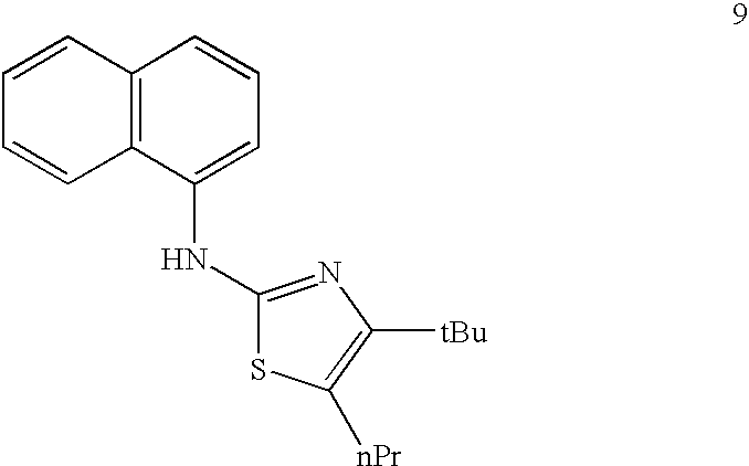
C1=CC2=C(C=C1)C(NC1=NC([tBu])=C([nPr])S1)=CC=C2
